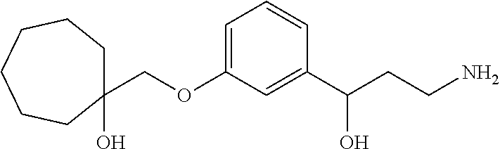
C1(COC2=CC=CC(C(CCN)O)=C2)(O)CCCCCC1
